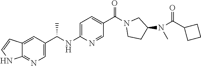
C1=C(C(NC2=CC=C(C(N3CCC(N(C(C4CCC4)=O)C)C3)=O)C=N2)C)C=C2C(=N1)NC=C2
